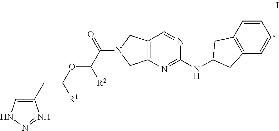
C12=C(N=C(NC3CC4=C(C3)C=CC=C4)N=C1)CN(C(C(OC(CC1=CNN=N1)[R1])[R2])=O)C2
